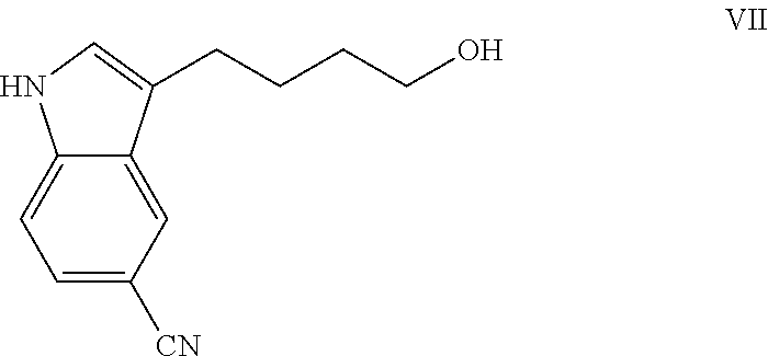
C1=C([CN])C=C2C(=C1)NC=C2CCCCO
